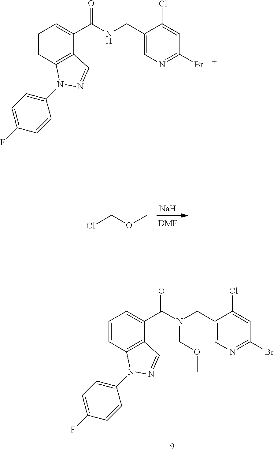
C1=CC2=C(C(C(N(CC3=CN=C(Br)C=C3Cl)COC)=O)=C1)C=NN2C1=CC=C(F)C=C1.C1=CC2=C(C(C(NCC3=CN=C(Br)C=C3Cl)=O)=C1)C=NN2C1=CC=C(F)C=C1.[Na].[DMF].ClCOC
